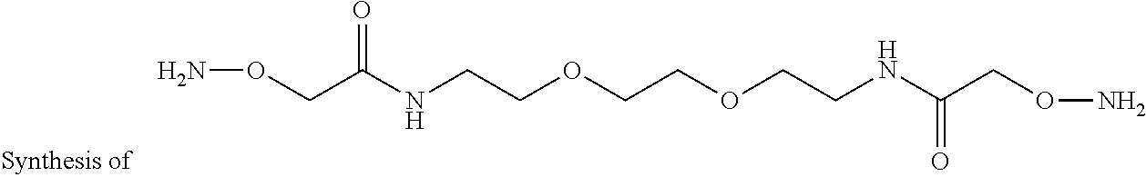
O(N)CC(NCCOCCOCCNC(CON)=O)=O
